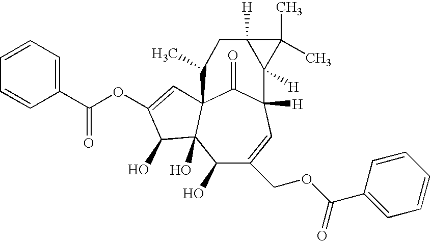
O=C1C23C(O)(C(O)C(COC(C4=CC=CC=C4)=O)=CC1([H])C1([H])C([H])(CC2C)C1(C)C)C(O)C(OC(C1=CC=CC=C1)=O)=C3
